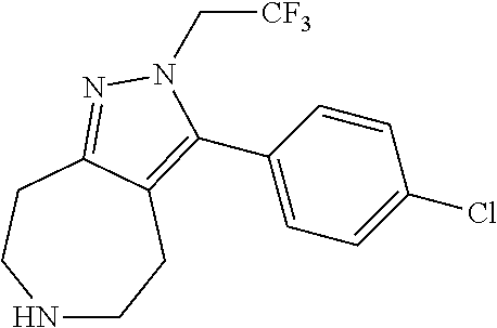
C([CF3])N1C(C2=CC=C(Cl)C=C2)=C2CCNCCC2=N1
